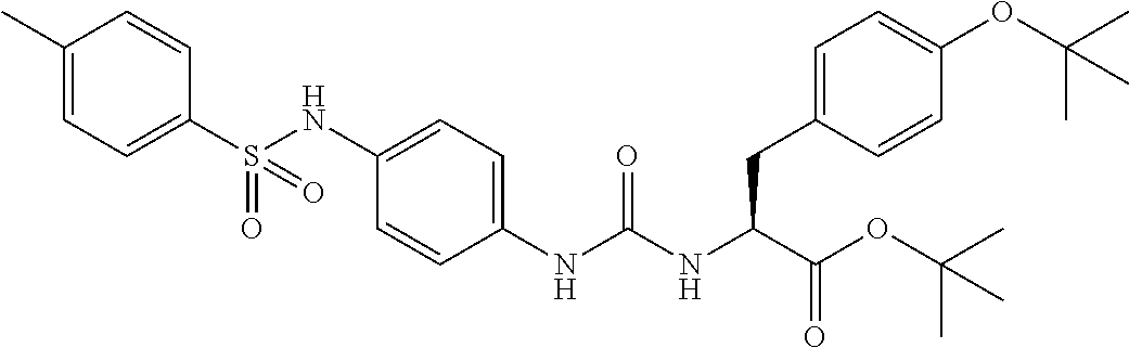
C1(S(NC2=CC=C(NC(NC(C(OC(C)(C)C)=O)CC3=CC=C(OC(C)(C)C)C=C3)=O)C=C2)(=O)=O)=CC=C(C)C=C1
